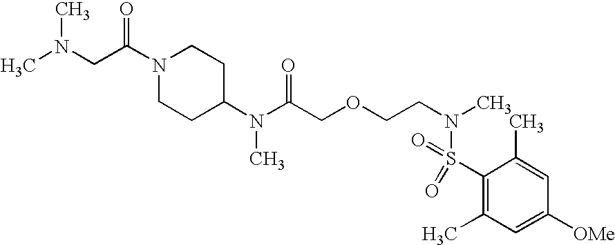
CN(CC(N1CCC(N(C(COCCN(S(C2=C(C)C=C([OMe])C=C2C)(=O)=O)C)=O)C)CC1)=O)C
